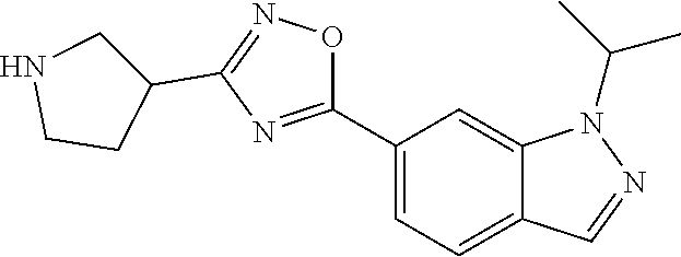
C1(C2=CC=C3C(=C2)N(C(C)C)N=C3)=NC(C2CCNC2)=NO1
